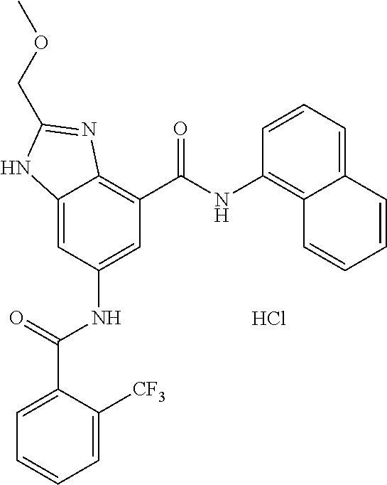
C12=CC(NC(C3=CC=CC=C3[CF3])=O)=CC(C(NC3=C4C(=CC=C3)C=CC=C4)=O)=C1N=C(COC)N2.Cl
